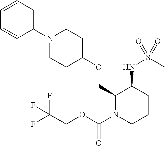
C1(N2CCC(OCC3N(C(OCC(F)(F)F)=O)CCCC3NS(C)(=O)=O)CC2)=CC=CC=C1
